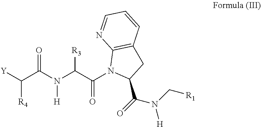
[Y]C(C(N(C(C(N1C(C(=O)N(C[R1])[H])CC2=C1N=CC=C2)=O)[R3])[H])=O)[R4]
